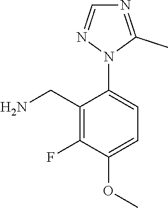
C1(CN)=C(F)C(OC)=CC=C1N1C(C)=NC=N1
